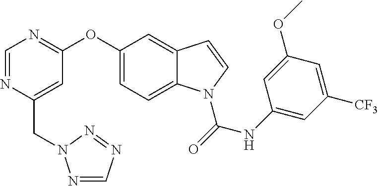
C1(OC2=NC=NC(CN3N=CN=N3)=C2)=CC=C2C(=C1)C=CN2C(=O)NC1=CC([CF3])=CC(OC)=C1
